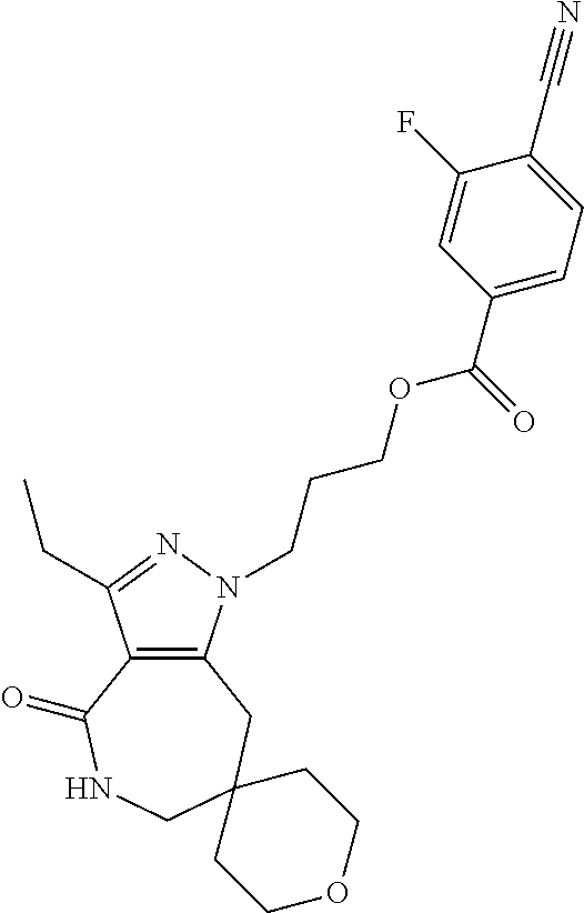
C12=C(N(CCCOC(C3=CC=C(C#N)C(F)=C3)=O)N=C1CC)CC1(CNC2=O)CCOCC1
